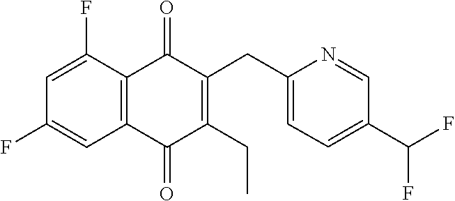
C1(F)=CC2=C(C(F)=C1)C(=O)C(CC1=CC=C(C(F)F)C=N1)=C(CC)C2=O
